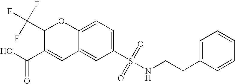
C1(C(O)=O)=CC2=CC(S(NCCC3=CC=CC=C3)(=O)=O)=CC=C2OC1C(F)(F)F
